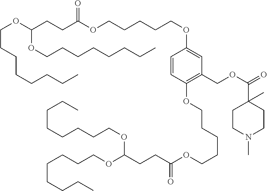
C(OC(CCC(OCCCCCOC1=CC(COC(=O)C2(C)CCN(C)CC2)=C(OCCCCCOC(CCC(OCCCCCCCC)OCCCCCCCC)=O)C=C1)=O)OCCCCCCCC)CCCCCCC
